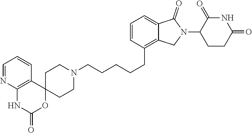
C1CN(CCCCCC2=C3C(=CC=C2)C(=O)N(C2CCC(=O)NC2=O)C3)CCC12C1=C(N=CC=C1)NC(=O)O2
